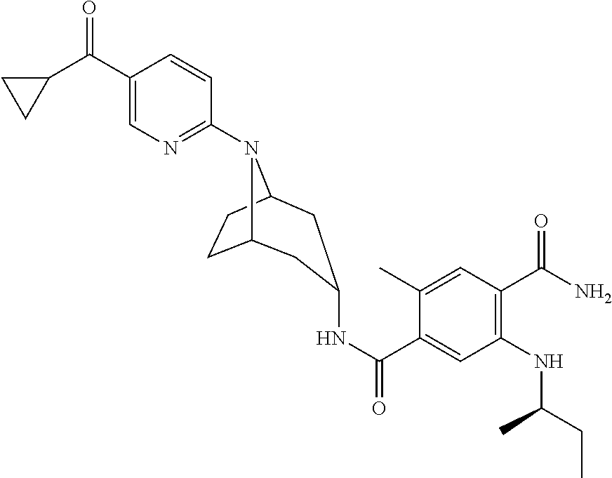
C1(C(C2CC2)=O)=CN=C(N2C3CCC2CC(NC(=O)C2=CC(NC(CC)C)=C(C(N)=O)C=C2C)C3)C=C1
